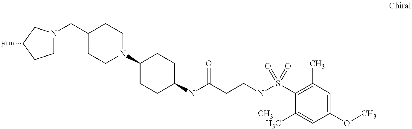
C1(NC(CCN(S(C2=C(C)C=C(OC)C=C2C)(=O)=O)C)=O)CCC(N2CCC(CN3CCC(F)C3)CC2)CC1
